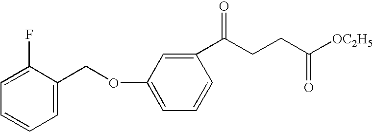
C1(F)=CC=CC=C1COC1=CC=CC(C(CCC([OC2H5])=O)=O)=C1
